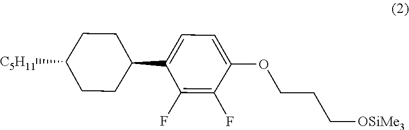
C1([C5H11])CCC(C2=CC=C(OCCC[OSiMe3])C(F)=C2F)CC1
